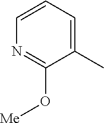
C1=CC=C(C)C(O[Me])=N1
